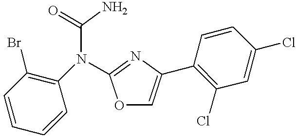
C1=CC(Br)=C(N(C(=O)N)C2=NC(C3=C(Cl)C=C(Cl)C=C3)=CO2)C=C1
